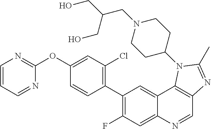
C1=CC=NC(OC2=CC(Cl)=C(C3=C(F)C=C4C(=C3)C3=C(C=N4)N=C(C)N3C3CCN(CC(CO)CO)CC3)C=C2)=N1
